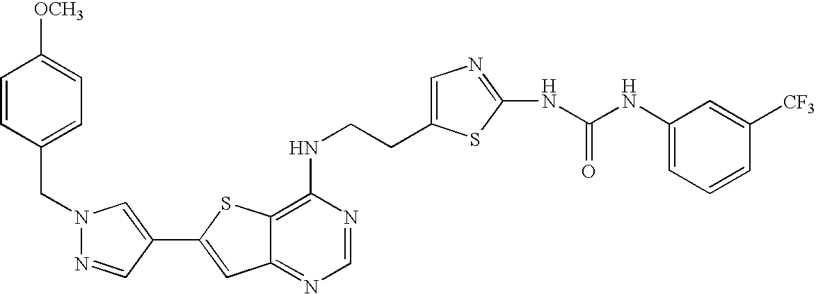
C12=NC=NC(NCCC3=CN=C(NC(NC4=CC=CC([CF3])=C4)=O)S3)=C1SC(C1=CN(CC3=CC=C([OCH3])C=C3)N=C1)=C2
